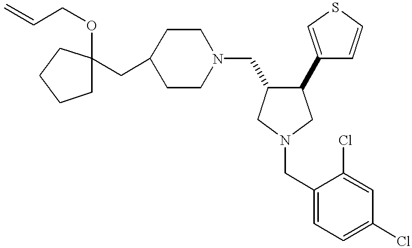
C(C1CCN(CC2C(C3=CSC=C3)CN(CC3=CC=C(Cl)C=C3Cl)C2)CC1)C1(OCC=C)CCCC1
